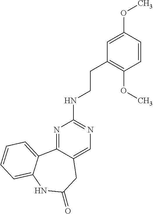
N1=C2C(=CN=C1NCCC1=C(OC)C=CC(OC)=C1)CC(=O)NC1=CC=CC=C21
